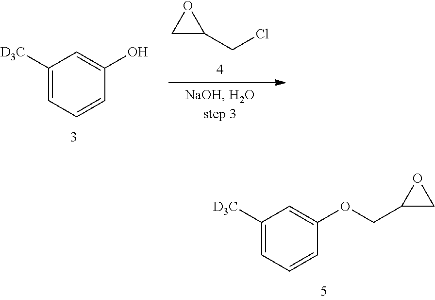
C1C(CCl)O1.C1([D3C])=CC=CC(O)=C1.C1([D3C])=CC=CC(OCC2CO2)=C1
